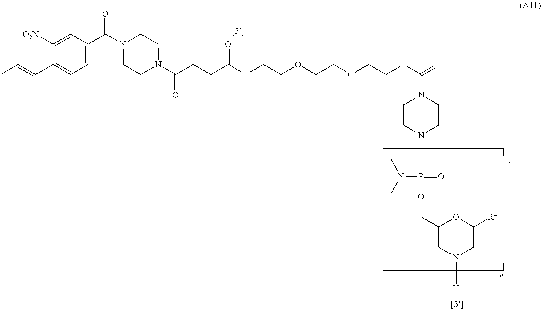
C1N(C(CCC(OCCOCCOCCOC(=O)N2CCN(P(=O)(N(C)C)OCC3CN([H])CC([R4])O3)CC2)=O)=O)CCN(C(C2=CC=C(C=CC)C([O2N])=C2)=O)C1
